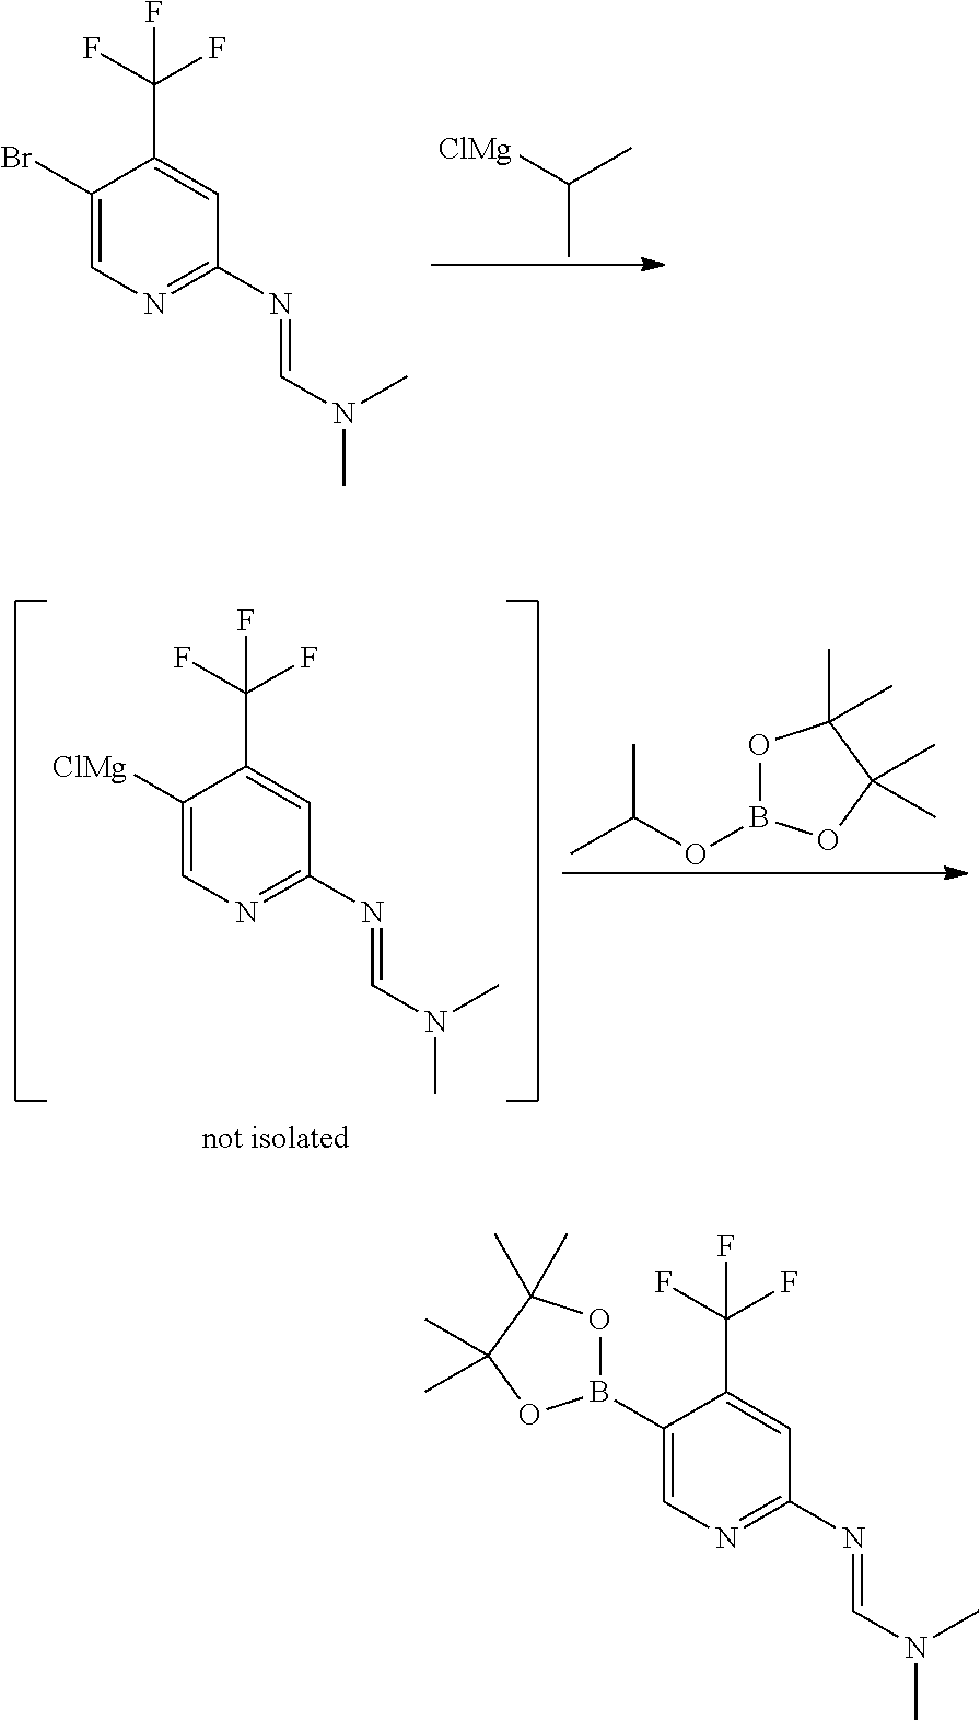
[ClMg]C(C)C.C1(Br)=CN=C(N=CN(C)C)C=C1C(F)(F)F.CC(OB1OC(C)(C)C(C)(C)O1)C.C1([ClMg])=CN=C(N=CN(C)C)C=C1C(F)(F)F.C1(B2OC(C)(C)C(C)(C)O2)=CN=C(N=CN(C)C)C=C1C(F)(F)F
